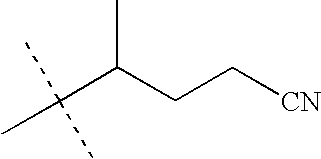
CC(C(CC[CN])C)(C)C
